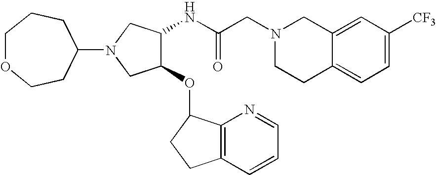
C12=CC([CF3])=CC=C1CCN(CC(NC1C(OC3C4=C(CC3)C=CC=N4)CN(C3CCOCCC3)C1)=O)C2
